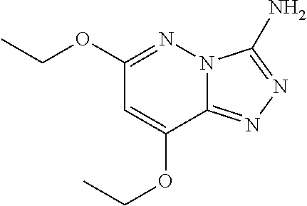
C12=NN=C(N)N1N=C(OCC)C=C2OCC
